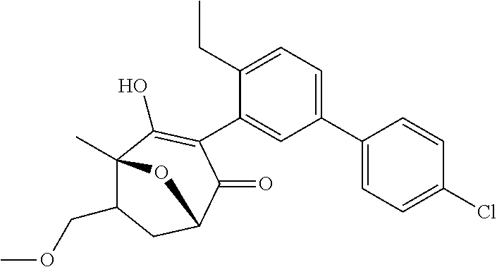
C1(C2=CC=C(CC)C(C3=C(O)C4(C)C(COC)CC(C3=O)O4)=C2)=CC=C(Cl)C=C1
